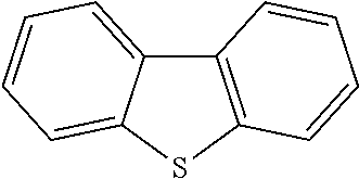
C12=C(SC3=CC=CC=C13)C=CC=C2
